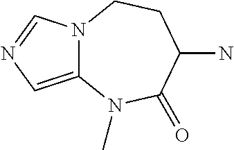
C12=CN=CN1CCC(N)C(=O)N2C
